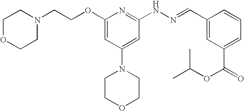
N1(CCOC2=CC(N3CCOCC3)=CC(NN=CC3=CC(C(=O)OC(C)C)=CC=C3)=N2)CCOCC1
